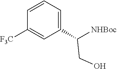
C1=CC=C(C(CO)[NHBoc])C=C1[F3C]
